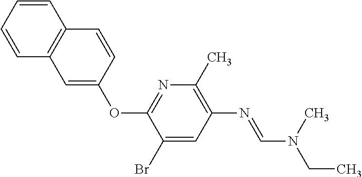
N1=C(OC2=CC3=C(C=C2)C=CC=C3)C(Br)=CC(N=CN(C)CC)=C1C
